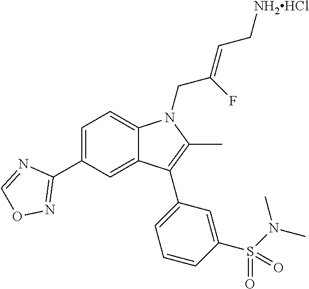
C1=C(C2=NOC=N2)C=C2C(=C1)N(CC(=CC[NH2HCl])F)C(C)=C2C1=CC=CC(S(N(C)C)(=O)=O)=C1
